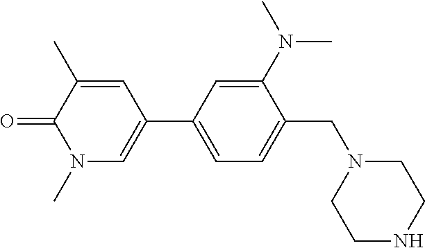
O=C1C(C)=CC(C2=CC=C(CN3CCNCC3)C(N(C)C)=C2)=CN1C
